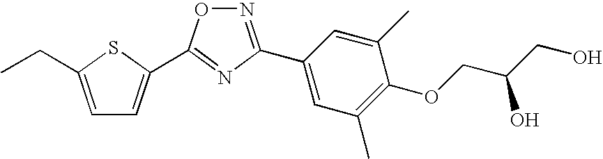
C1=C(CC)SC(C2=NC(C3=CC(C)=C(OCC(CO)O)C(C)=C3)=NO2)=C1
